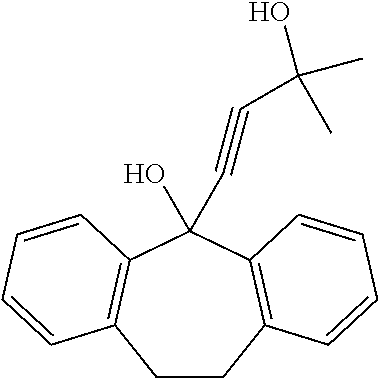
C12=C(C(O)(C#CC(C)(C)O)C3=C(C=CC=C3)CC1)C=CC=C2
